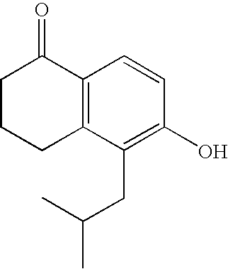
C12=C(C(CC(C)C)=C(O)C=C1)CCCC2=O
